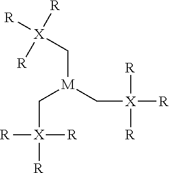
C([M](C[X]([R])([R])[R])C[X]([R])([R])[R])[X]([R])([R])[R]
